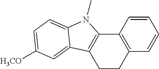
C1=CC2=C(C=C1)CCC1=C2N(C)C2=CC=C([H3CO])C=C12
